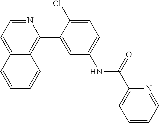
N1=CC=C2C(=C1C1=CC(NC(C3=CC=CC=N3)=O)=CC=C1Cl)C=CC=C2
